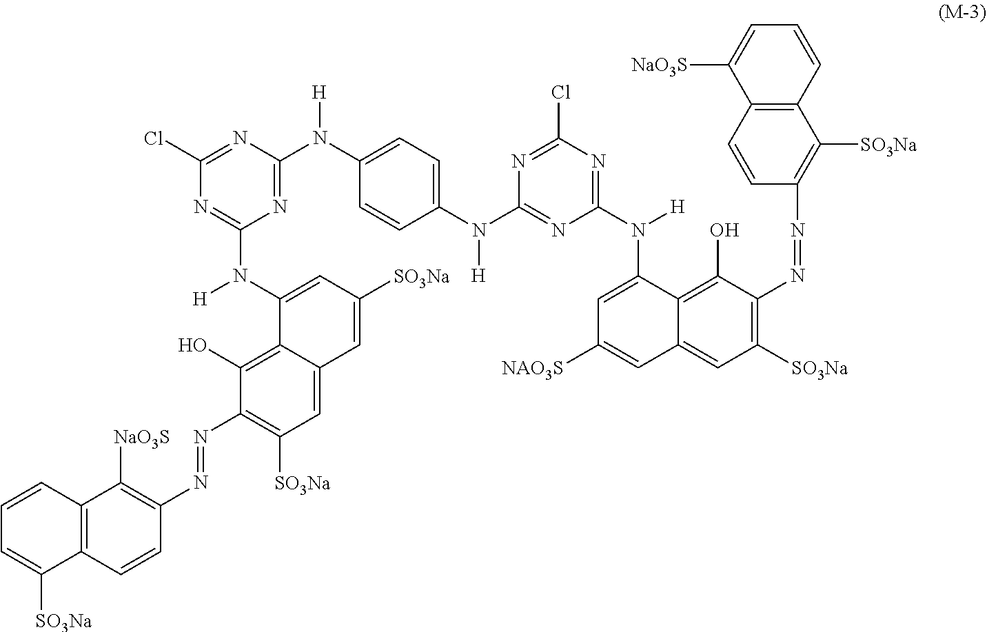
C1(N(C2=NC(N([H])C3=CC([NAO3S])=CC4=CC([SO3Na])=C(N=NC5=C([SO3Na])C6=C(C=C5)C([NaO3S])=CC=C6)C(O)=C43)=NC(Cl)=N2)[H])=CC=C(N([H])C2=NC(N([H])C3=CC([SO3Na])=CC4=CC([SO3Na])=C(N=NC5=C([NaO3S])C6=C(C=C5)C([SO3Na])=CC=C6)C(O)=C43)=NC(Cl)=N2)C=C1
